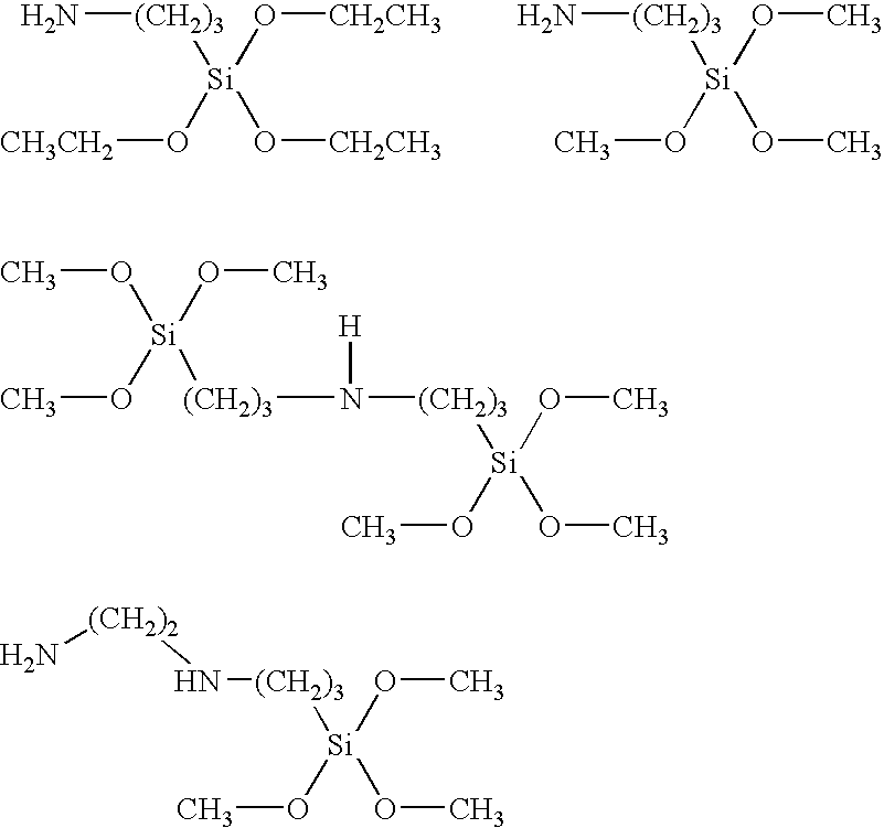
N[(CH2)3][Si](O[CH3CH2])(O[CH2CH3])O[CH2CH3].N[(CH2)3][Si](OC)(OC)OC.CO[Si](OC)(OC)[(CH2)3]N([H])[(CH2)3][Si](OC)(OC)OC.N([(CH2)3][Si](OC)(OC)OC)[(CH2)2]N
